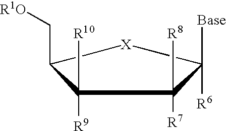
C1([R6])([Base])[X]C(C[R1O])C([R9])([R10])C1([R7])[R8]
